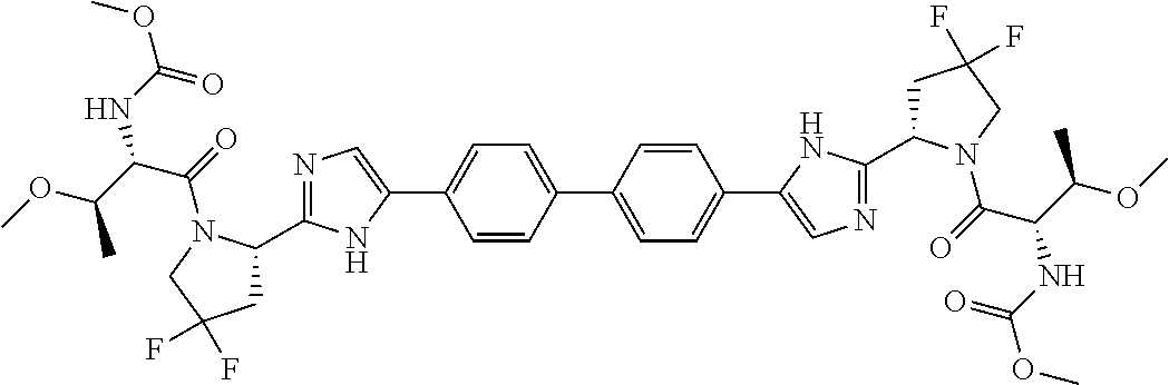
C1=CC(C2=CC=C(C3=CN=C(C4CC(F)(F)CN4C(=O)C(C(OC)C)NC(OC)=O)N3)C=C2)=CC=C1C1=CN=C(C2CC(F)(F)CN2C(=O)C(C(OC)C)NC(OC)=O)N1
